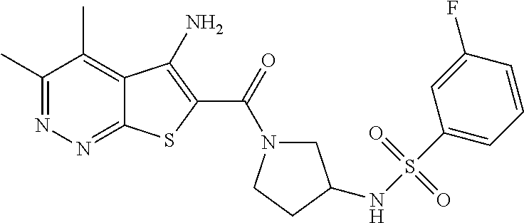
C1(C)=NN=C2C(=C1C)C(N)=C(C(=O)N1CC(NS(C3=CC=CC(F)=C3)(=O)=O)CC1)S2
